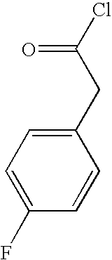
O=C(CC1=CC=C(F)C=C1)Cl
